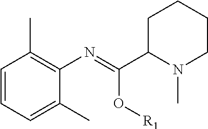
C1=CC=C(C)C(N=C(C2N(C)CCCC2)O[R1])=C1C
